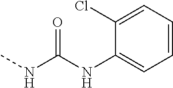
C1(Cl)=CC=CC=C1NC(NC)=O
